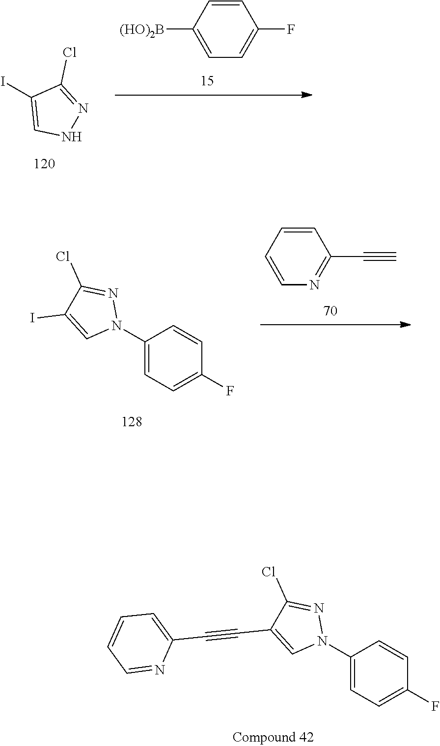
C1=C(F)C=CC([(HO)2B])=C1.IC1=CNN=C1Cl.N1=C(C#C)C=CC=C1.C1=CC(N2N=C(Cl)C(I)=C2)=CC=C1F.C1=CC(N2N=C(Cl)C(C#CC3=CC=CC=N3)=C2)=CC=C1F
